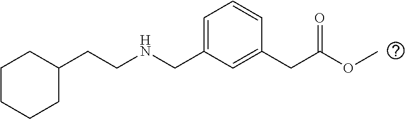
C(=O)(OC)CC1=CC(CNCCC2CCCCC2)=CC=C1
